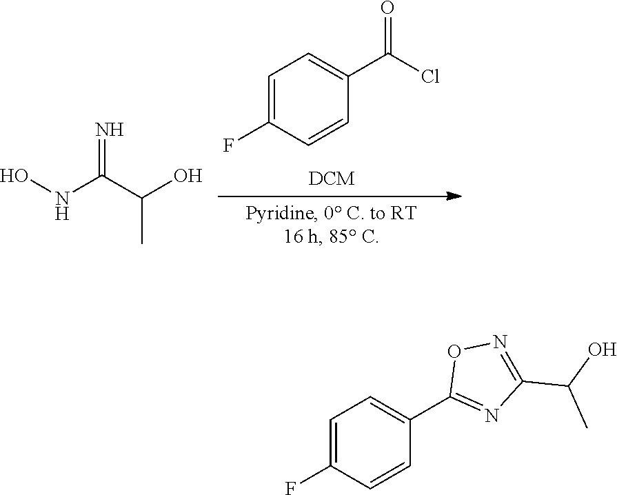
ONC(C(O)C)=N.C1=C(F)C=CC(C(Cl)=O)=C1.C1=C(F)C=CC(C2=NC(C(O)C)=NO2)=C1
